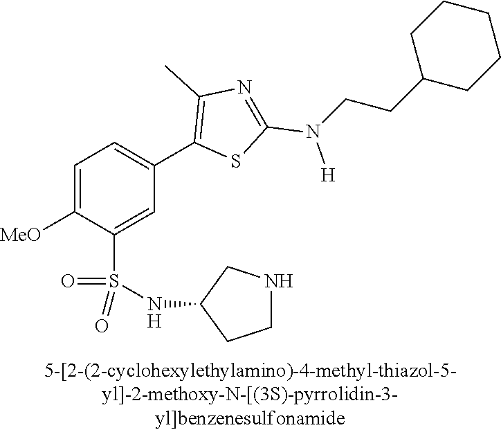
C1=C([MeO])C(S(NC2CCNC2)(=O)=O)=CC(C2=C(C)N=C(N([H])CCC3CCCCC3)S2)=C1
